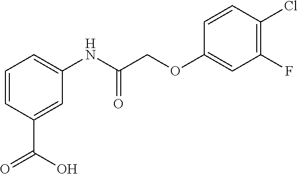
C1=CC(C(=O)O)=CC(NC(COC2=CC(F)=C(Cl)C=C2)=O)=C1
